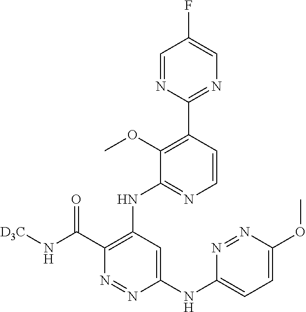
C1(C2=C(OC)C(NC3=C(C(N[D3C])=O)N=NC(NC4=CC=C(OC)N=N4)=C3)=NC=C2)=NC=C(F)C=N1
